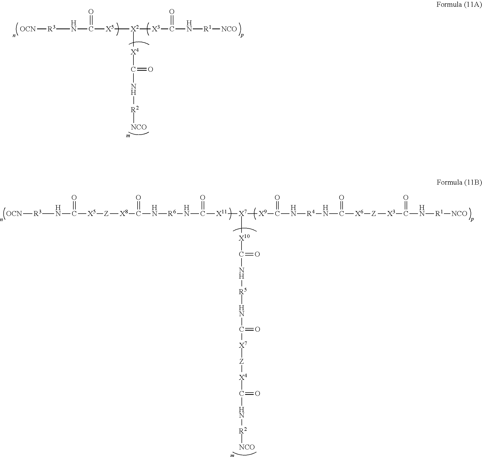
[OCN][R3]NC([X5][X2]([X3]C(N[R1][NCO])=O)[X4]C(=O)N[R2][NCO])=O.[OCN][R3]NC([X5][Z][X8]C(N[R6]NC(=O)[X11][X7]([X9]C(N[R4]NC([X6][Z][X3]C(=O)N[R1][NCO])=O)=O)[X10]C(=O)N[R5]NC(=O)[X7][Z][X4]C(=O)N[R2][NCO])=O)=O
